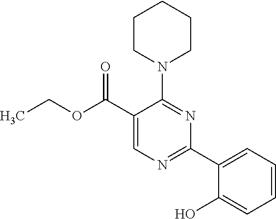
N1(C2=NC(C3=CC=CC=C3O)=NC=C2C(OCC)=O)CCCCC1
